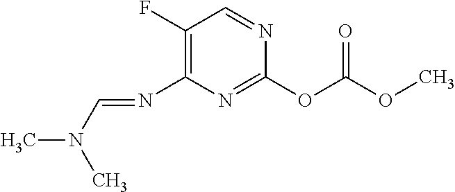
C1(OC(OC)=O)=NC(N=CN(C)C)=C(F)C=N1
